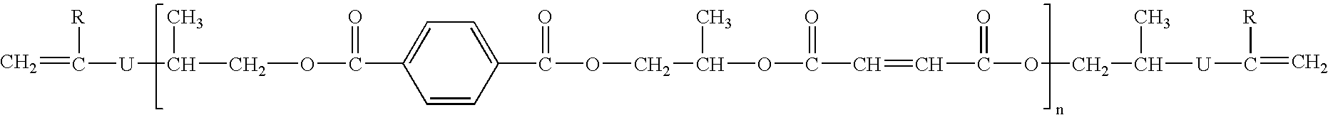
C1=CC(C(OCC(OC(C=CC(OCC([U]C(=C)[R])C)=O)=O)C)=O)=CC=C1C(OCC([U]C(=C)[R])C)=O
